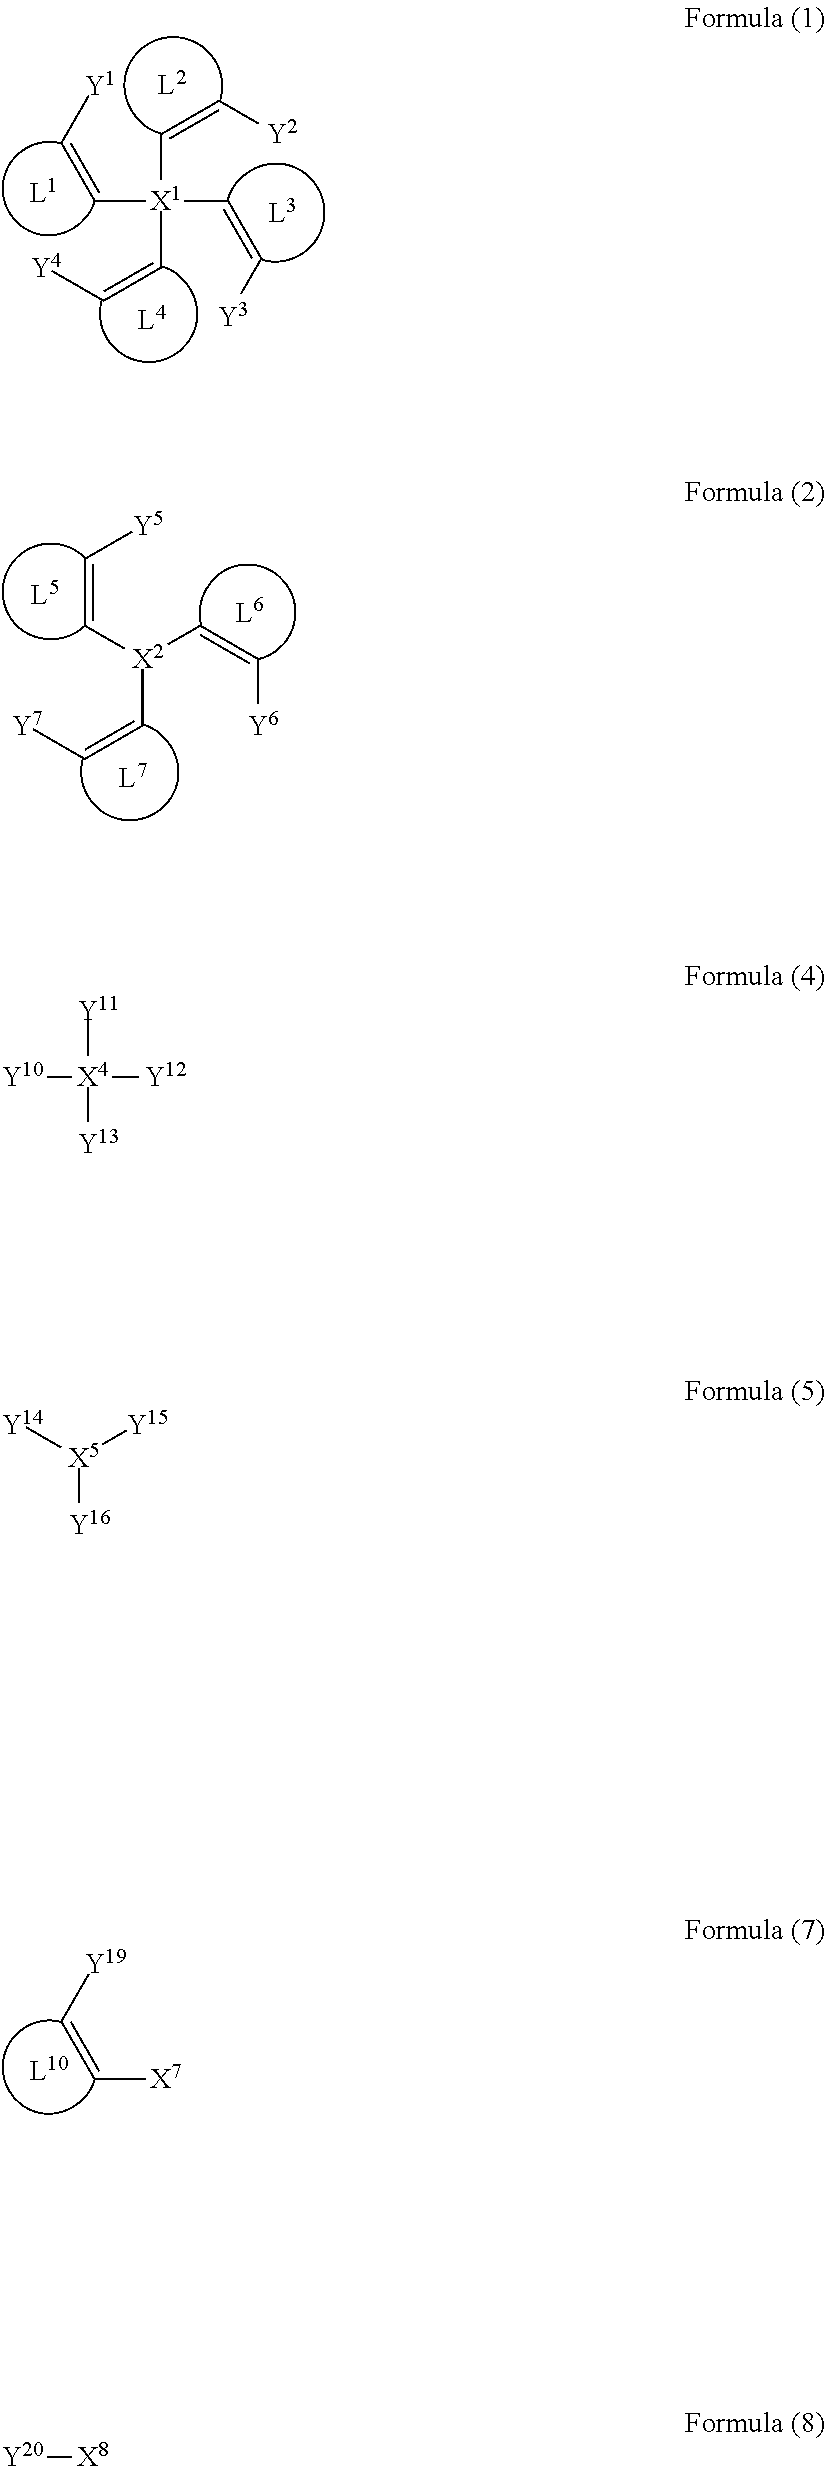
C([X1](C=C[Y4])(C=C[Y1])C=C[Y3])=C[Y2].[X2](C=C[Y7])(C=C[Y5])C=C[Y6].[X7]C=C[Y19].[X4]([Y12])([Y10])([Y11])[Y13].[X5]([Y16])([Y14])[Y15].[Y20][X8]
